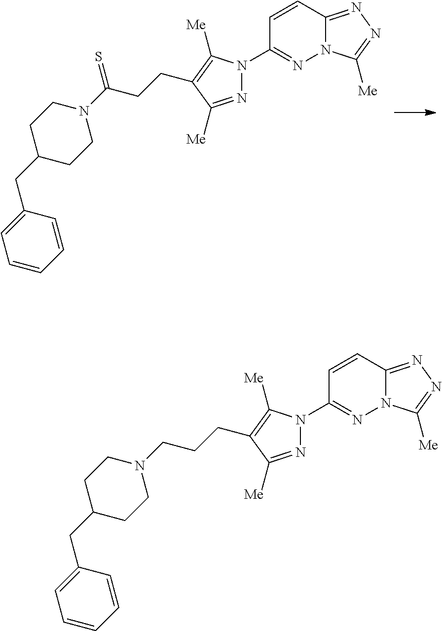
N1=C([Me])C(CCC(=S)N2CCC(CC3=CC=CC=C3)CC2)=C([Me])N1C1=NN2C(=NN=C2[Me])C=C1.N1=C([Me])C(CCCN2CCC(CC3=CC=CC=C3)CC2)=C([Me])N1C1=NN2C(=NN=C2[Me])C=C1
